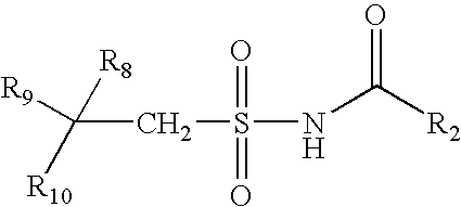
C(CS(NC([R2])=O)(=O)=O)([R8])([R9])[R10]
